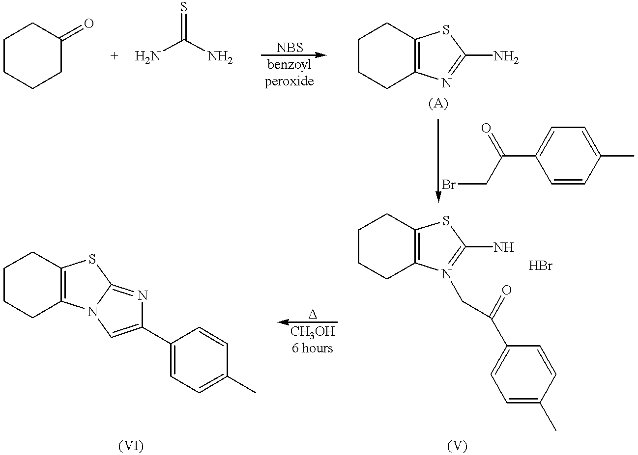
C1CCCC(=O)C1.NC(N)=S.C1CCC2=C(C1)SC(N)=N2.BrCC(C1=CC=C(C)C=C1)=O.C1CCC2=C(C1)SC(N)=N2CC(C1=CC=C(C)C=C1)=O.C1CCC2=C(C1)SC1=NC(C3=CC=C(C)C=C3)=CN21
